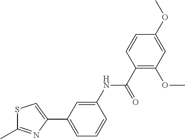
CC1=NC(C2=CC=CC(NC(C3=C(OC)C=C(OC)C=C3)=O)=C2)=CS1
